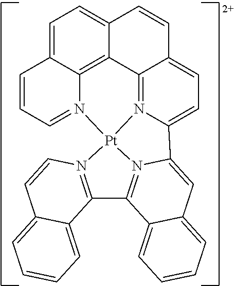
C1=C2C3=C4C(=C1)C=CC1=CC=C5N(=C41)[Pt]1(N3=CC=C2)N2=C(C3=N1C=CC1=CC=CC=C31)C1=CC=CC=C1C=C52
